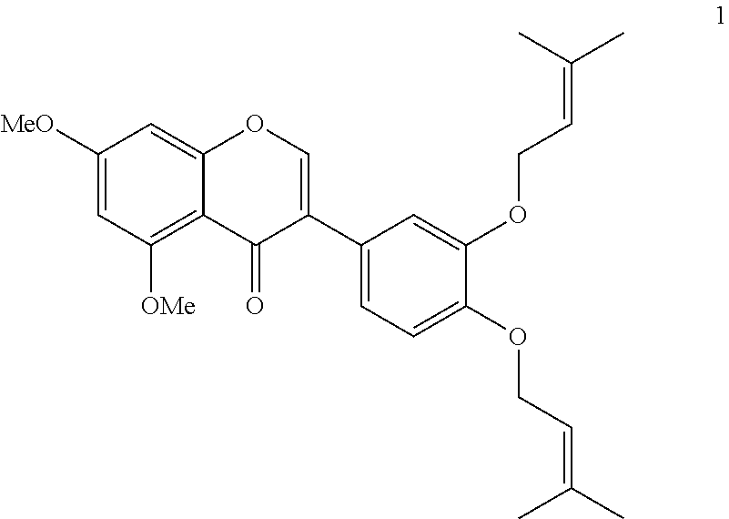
C1=C([MeO])C=C2C(=C1[OMe])C(=O)C(C1=CC=C(OCC=C(C)C)C(OCC=C(C)C)=C1)=CO2
